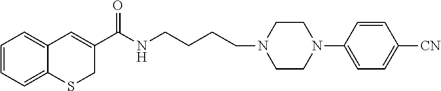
C1=CC=C2C(=C1)C=C(C(NCCCCN1CCN(C3=CC=C([CN])C=C3)CC1)=O)CS2
